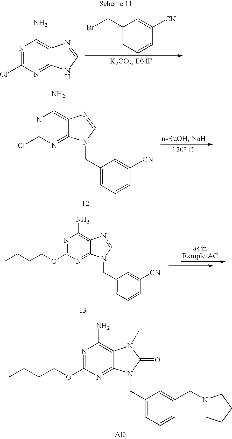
C1(CBr)=CC=CC([CN])=C1.N1=C(Cl)N=C2C(=C1N)N=CN2.N1=C(Cl)N=C2C(=C1N)N=CN2CC1=CC=CC([CN])=C1.N1=C(OCCCC)N=C2C(=C1N)N(C)C(=O)N2CC1=CC=CC(CN2CCCC2)=C1.N1=C(OCCCC)N=C2C(=C1N)N=CN2CC1=CC=CC([CN])=C1
